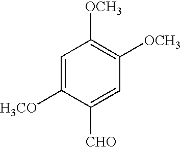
C1=C([H3CO])C([CHO])=CC([OCH3])=C1[OCH3]
